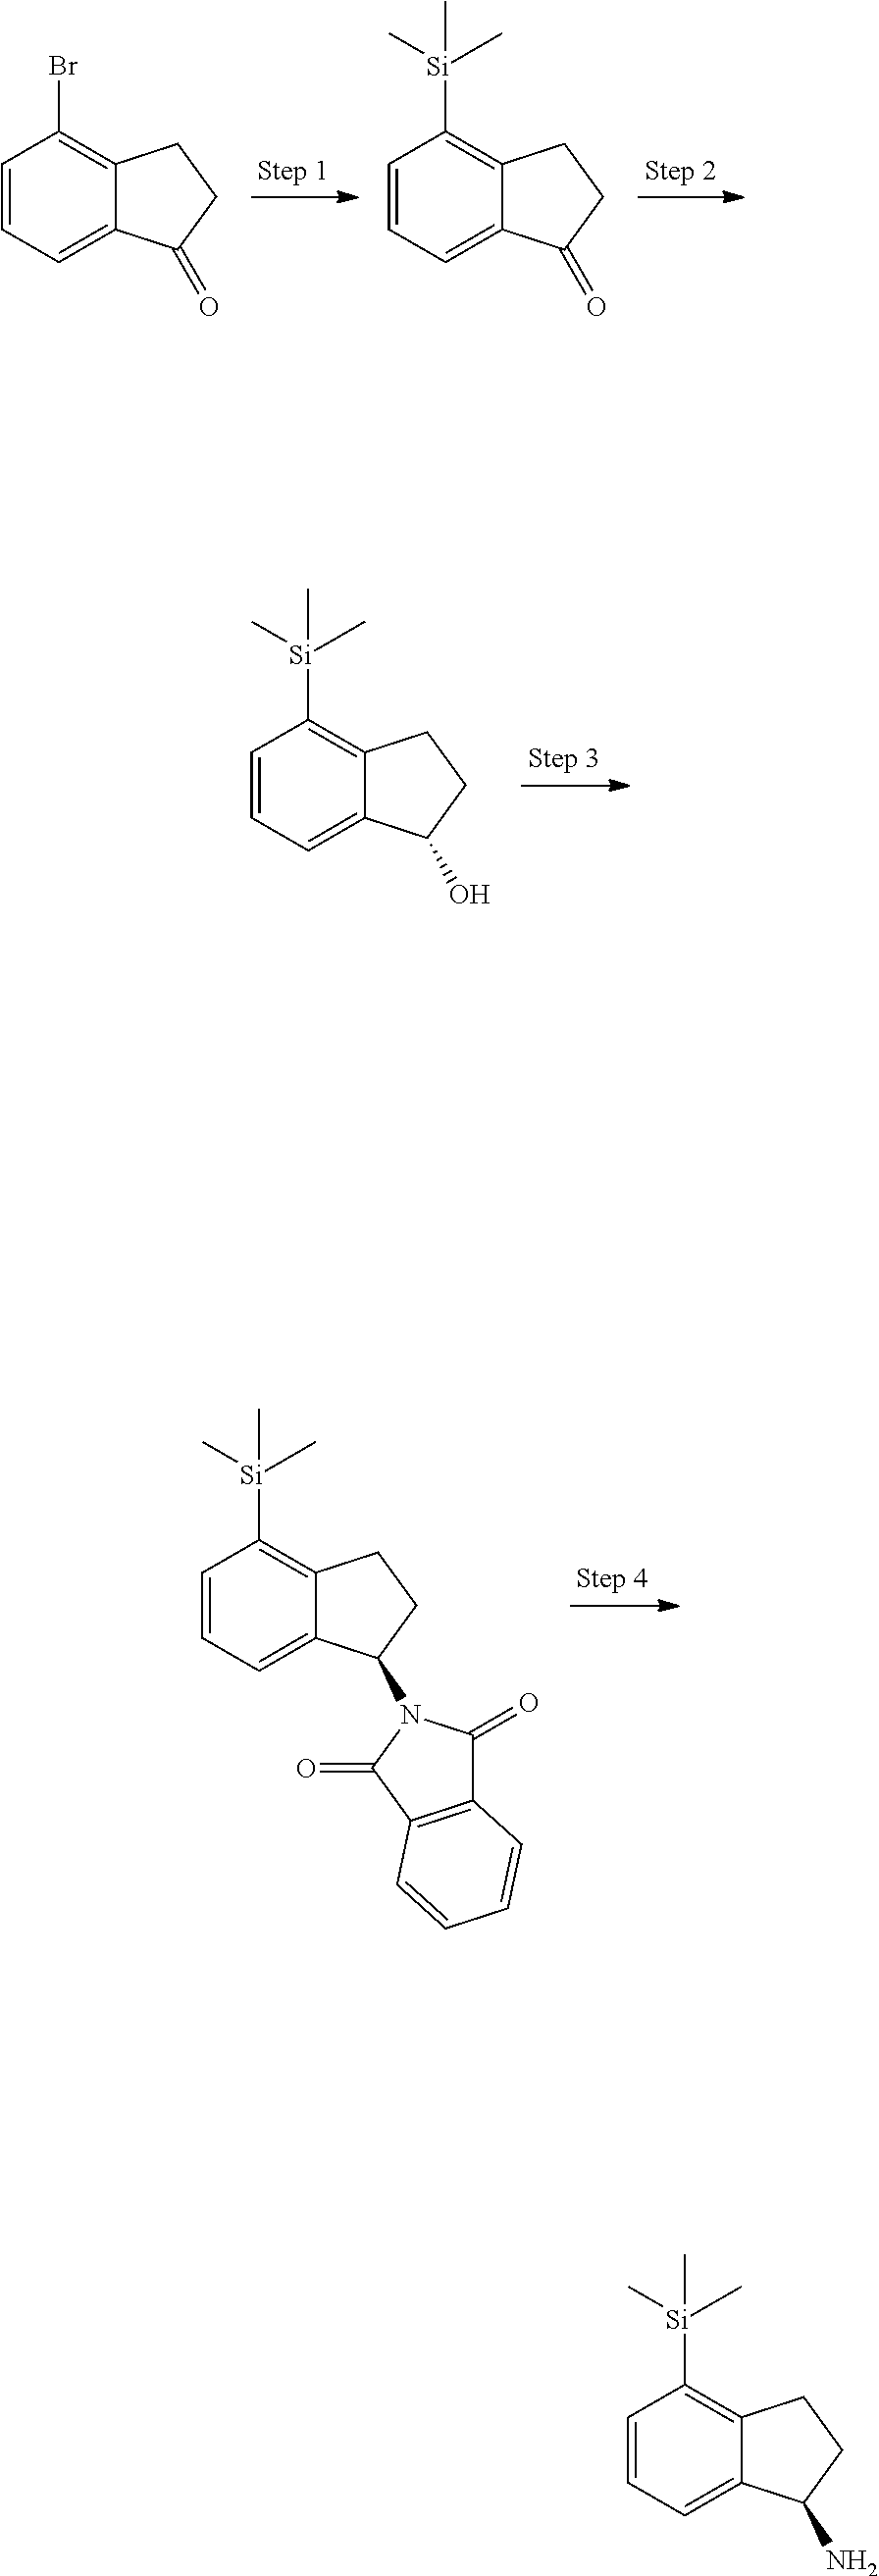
C1=CC=C2C(=C1Br)CCC2=O.C1=CC=C2C(=C1[Si](C)(C)C)CCC2=O.C1=CC=C2C(=C1[Si](C)(C)C)CCC2O.C1=CC=C2C(=C1[Si](C)(C)C)CCC2N1C(=O)C2=C(C1=O)C=CC=C2.C1=CC=C2C(=C1[Si](C)(C)C)CCC2N
